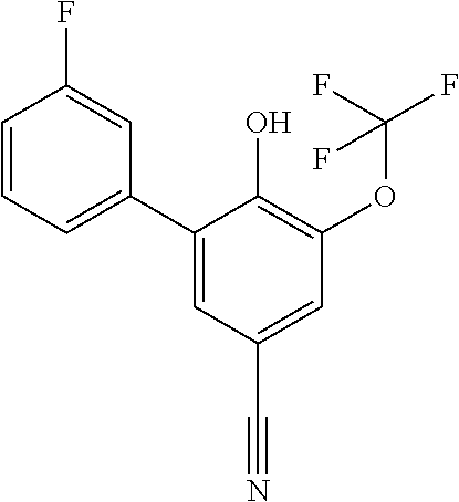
C1(C2=CC=CC(F)=C2)=CC(C#N)=CC(OC(F)(F)F)=C1O
